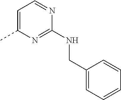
C1=C(C)N=C(NCC2=CC=CC=C2)N=C1
